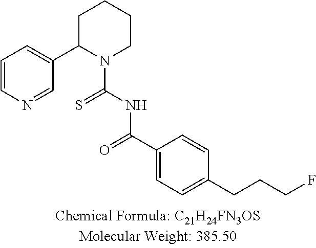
C1=CN=CC(C2N(C(NC(C3=CC=C(CCCF)C=C3)=O)=S)CCCC2)=C1
